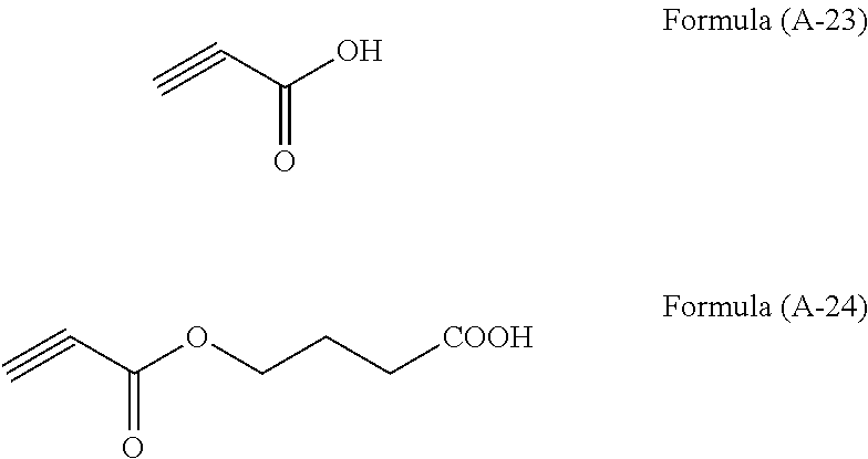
C#CC(O)=O.C#CC(OCCC[COOH])=O
